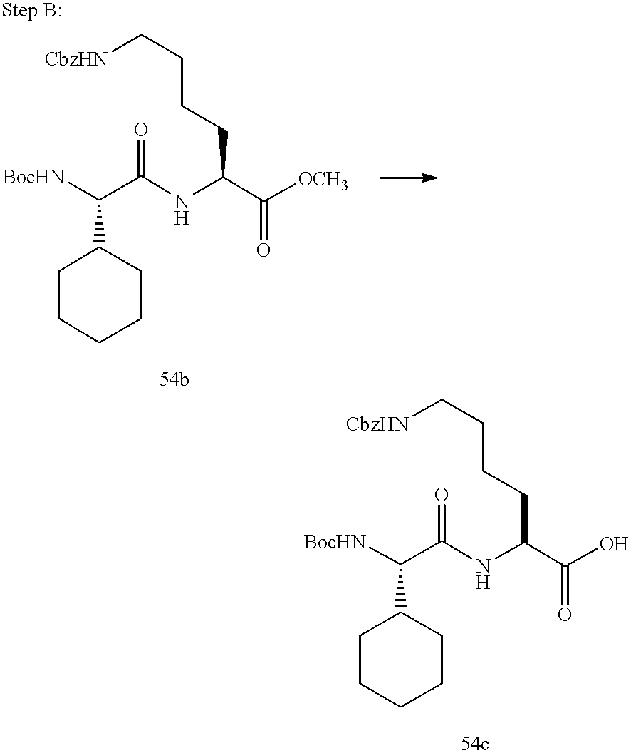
[BocHN]C(C(NC(C([OCH3])=O)CCCC[CbzHN])=O)C1CCCCC1.[BocHN]C(C(NC(C(O)=O)CCCC[CbzHN])=O)C1CCCCC1
